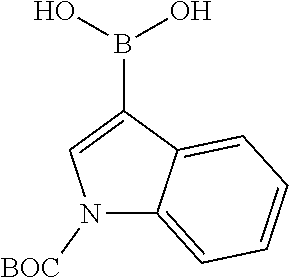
N1([BOC])C2=CC=CC=C2C(B(O)O)=C1
